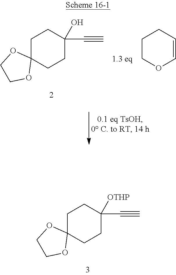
C1C2(CCC(C#C)(O)C1)OCCO2.C1COC=CC1.C1C2(CCC(C#C)([OTHP])C1)OCCO2
